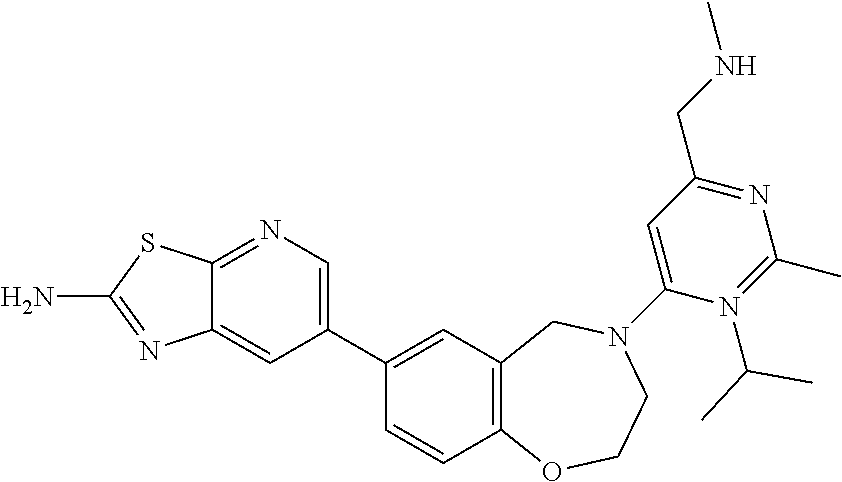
C12=NC=C(C3=CC4=C(C=C3)OCCN(C3=CC(CNC)=NC(C)=N3C(C)C)C4)C=C1N=C(N)S2
